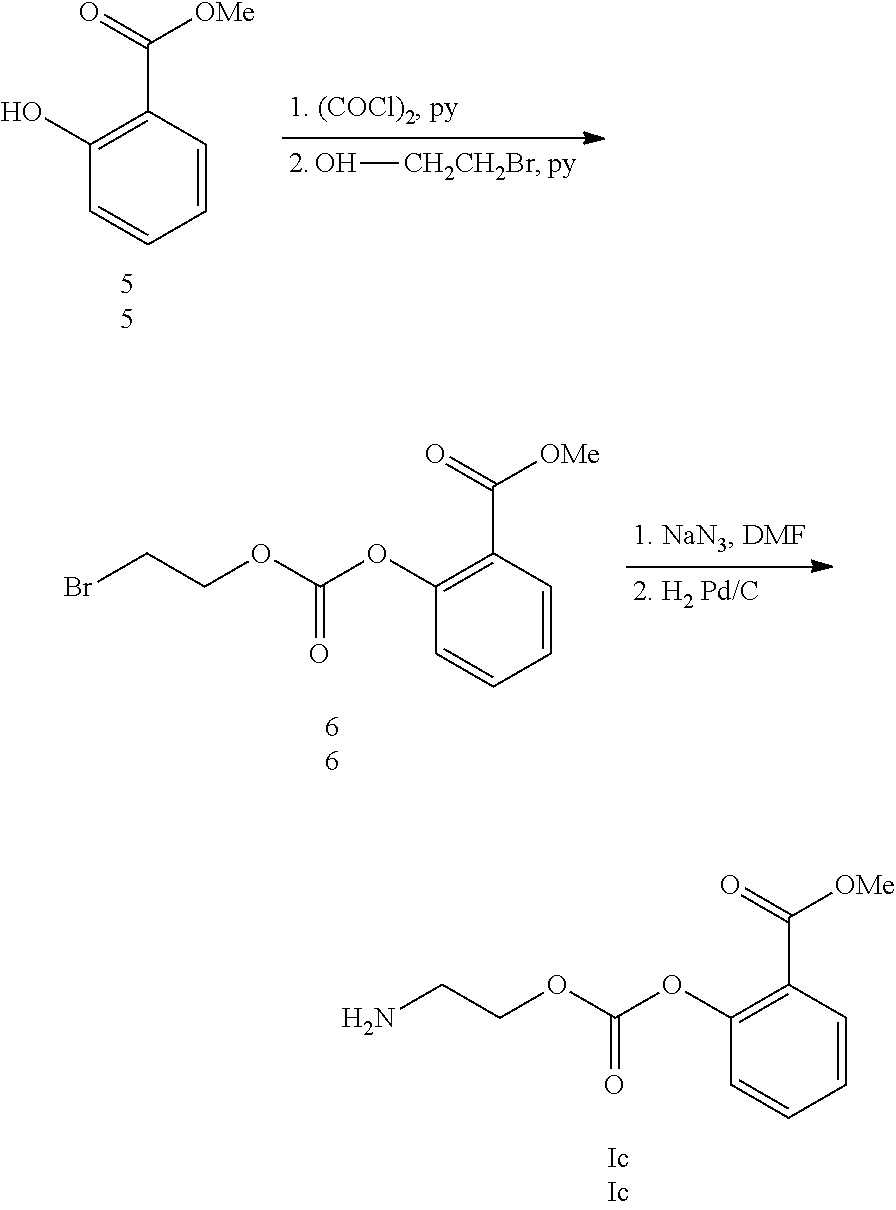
O[CH2CH2Br].C1=CC(C(=O)[OMe])=C(O)C=C1.C1=CC(C(=O)[OMe])=C(OC(OCCBr)=O)C=C1.C1=CC(C(=O)[OMe])=C(OC(OCCN)=O)C=C1
